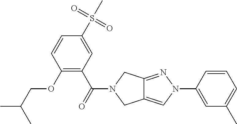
C1(S(C)(=O)=O)=CC(C(=O)N2CC3=CN(C4=CC(C)=CC=C4)N=C3C2)=C(OCC(C)C)C=C1
